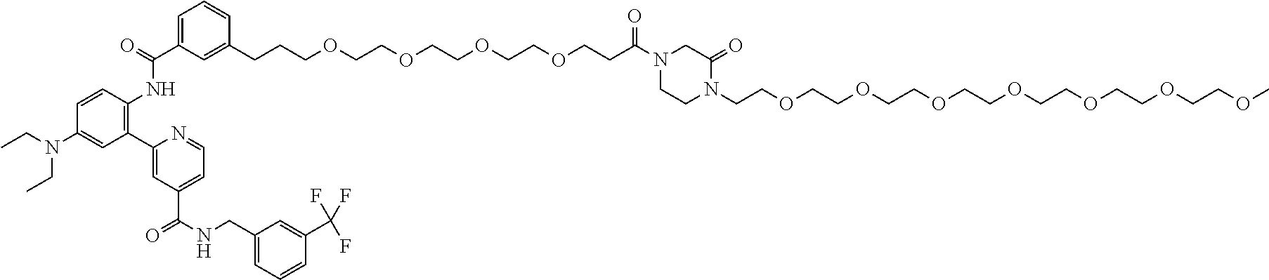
CCN(CC)C1=CC(C2=CC(C(NCC3=CC=CC(C(F)(F)F)=C3)=O)=CC=N2)=C(NC(C2=CC=CC(CCCOCCOCCOCCOCCC(N3CCN(CCOCCOCCOCCOCCOCCOCCOC)C(=O)C3)=O)=C2)=O)C=C1
